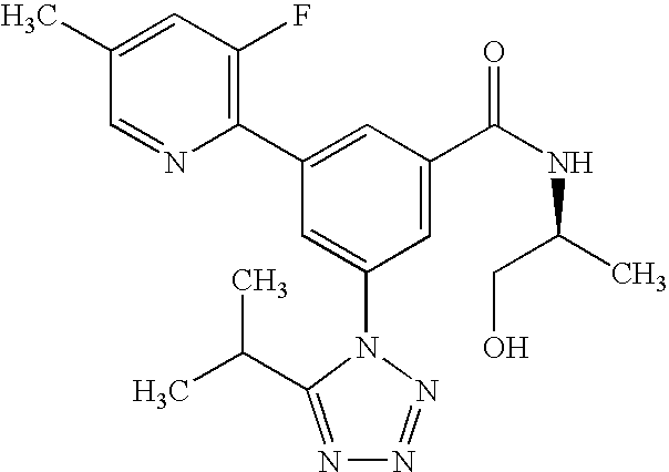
C1(C2=CC(C(NC(C)CO)=O)=CC(N3C(C(C)C)=NN=N3)=C2)=C(F)C=C(C)C=N1
